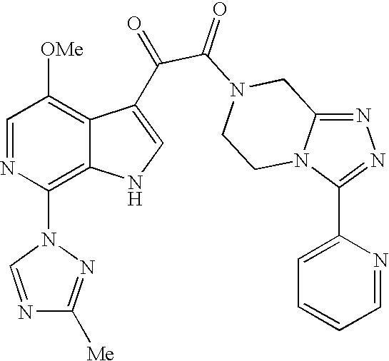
N1=C2N(C(C3=CC=CC=N3)=N1)CCN(C(=O)C(=O)C1=CNC3=C(N4N=C([Me])N=C4)N=CC([OMe])=C31)C2
